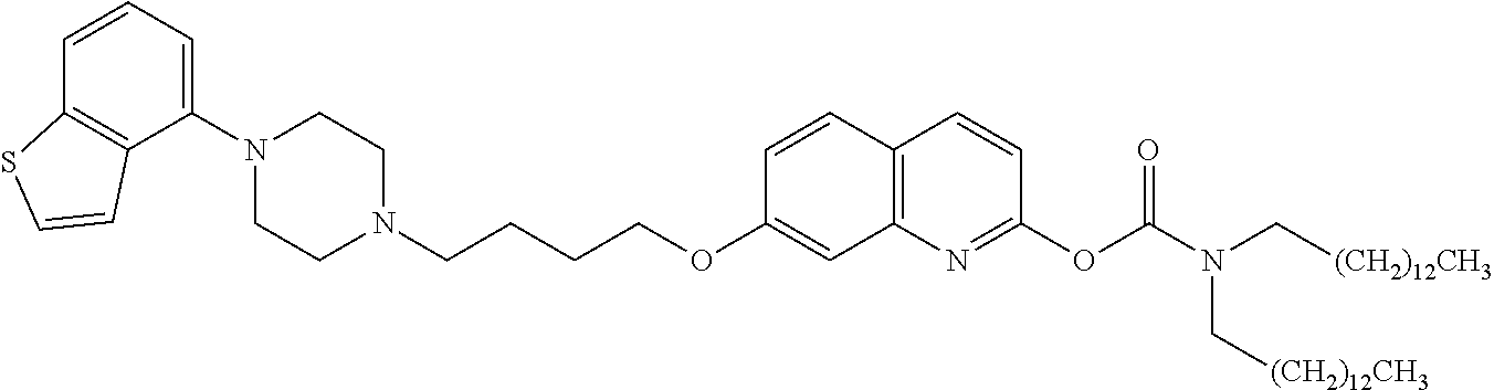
C1(N2CCN(CCCCOC3=CC4=C(C=C3)C=CC(OC(N(C[(CH2)12CH3])C[(CH2)12CH3])=O)=N4)CC2)=CC=CC2=C1C=CS2
